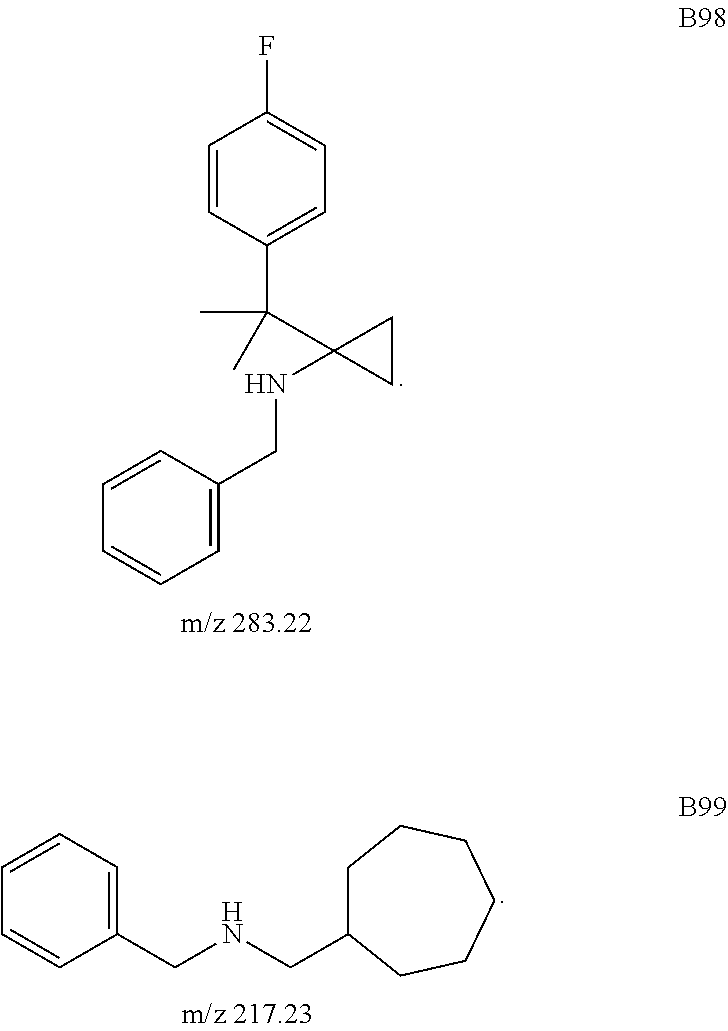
C1=CC(C(C)(C2(NCC3=CC=CC=C3)CC2)C)=CC=C1F.C1(CNCC2CCCCCC2)=CC=CC=C1
